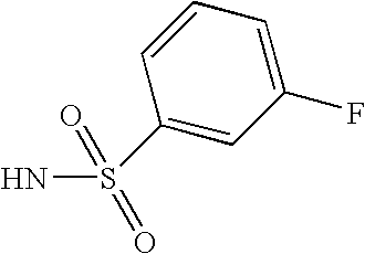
C1(S(N)(=O)=O)=CC(F)=CC=C1
